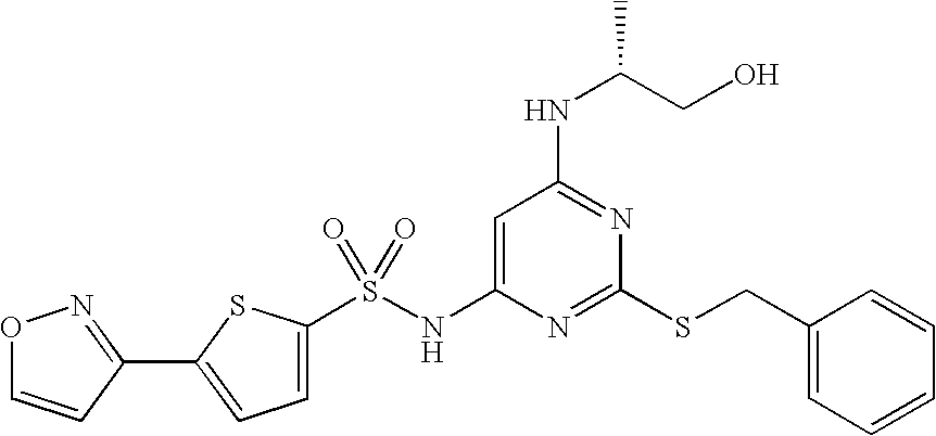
C1=C(NS(C2=CC=C(C3=NOC=C3)S2)(=O)=O)N=C(SCC2=CC=CC=C2)N=C1NC(CO)C
